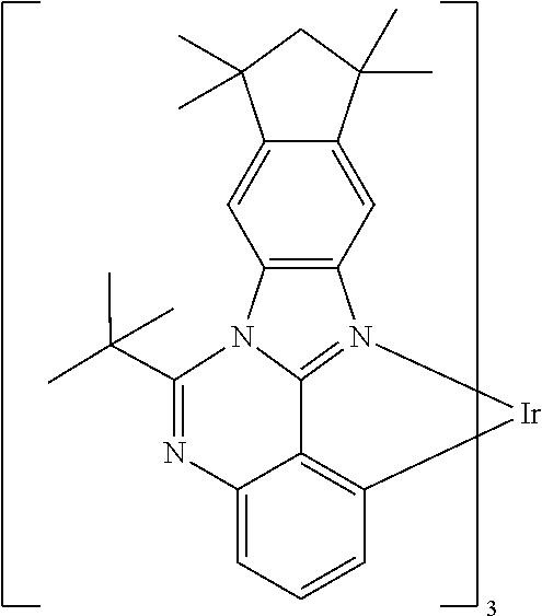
C12=N3[Ir]C4=C1C(=CC=C4)N=C(C(C)(C)C)N2C1=C3C=C2C(=C1)C(C)(C)CC2(C)C
